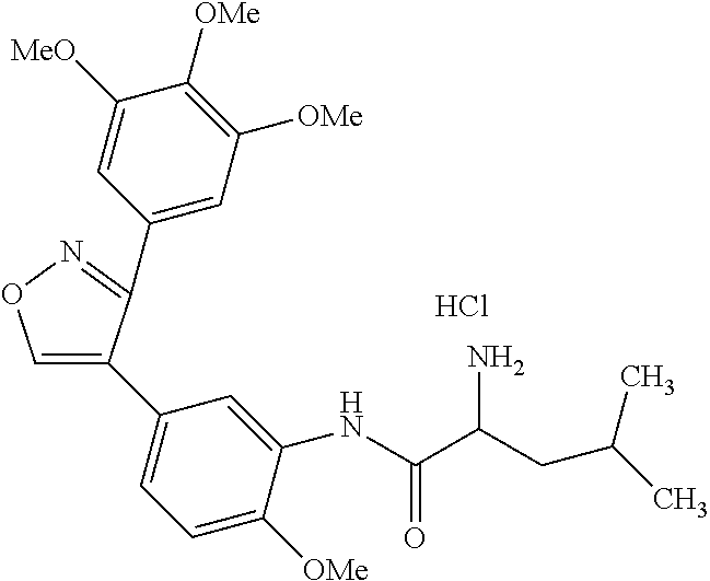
C1=C(C2=CC=C([OMe])C(NC(C(CC(C)C)N)=O)=C2)C(C2=CC([OMe])=C([OMe])C([MeO])=C2)=NO1.Cl
